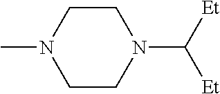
C1CN(C)CCN1C([Et])[Et]
